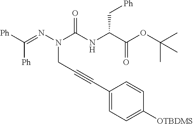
[Ph]C(=NN(C(NC(C(OC(C)(C)C)=O)C[Ph])=O)CC#CC1=CC=C([OTBDMS])C=C1)[Ph]
